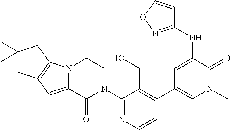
C1=CN=C(N2CCN3C(=CC4=C3CC(C)(C)C4)C2=O)C(CO)=C1C1=CN(C)C(=O)C(NC2=NOC=C2)=C1
